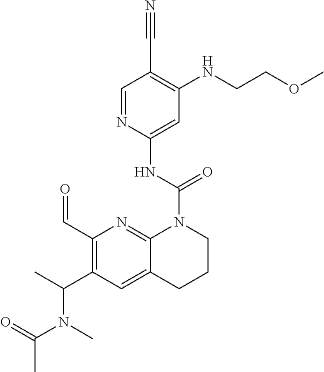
C1=NC(NC(=O)N2C3=NC(C=O)=C(C(N(C(C)=O)C)C)C=C3CCC2)=CC(NCCOC)=C1C#N
